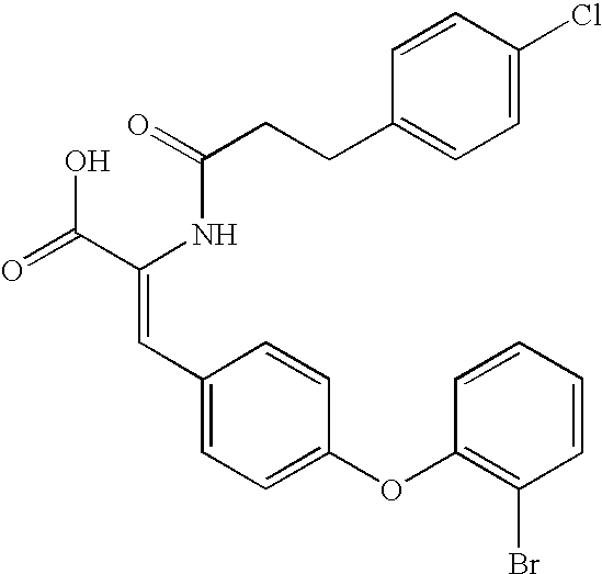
C(=O)(NC(C(=O)O)=CC1=CC=C(OC2=C(Br)C=CC=C2)C=C1)CCC1=CC=C(Cl)C=C1
